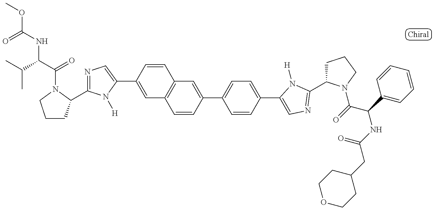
O=C(NC(C(=O)N1C(C2=NC=C(C3=CC4=C(C=C3)C=C(C3=CC=C(C5=CN=C(C6CCCN6C(=O)C(C6=CC=CC=C6)NC(CC6CCOCC6)=O)N5[H])C=C3)C=C4)N2[H])CCC1)C(C)C)OC
